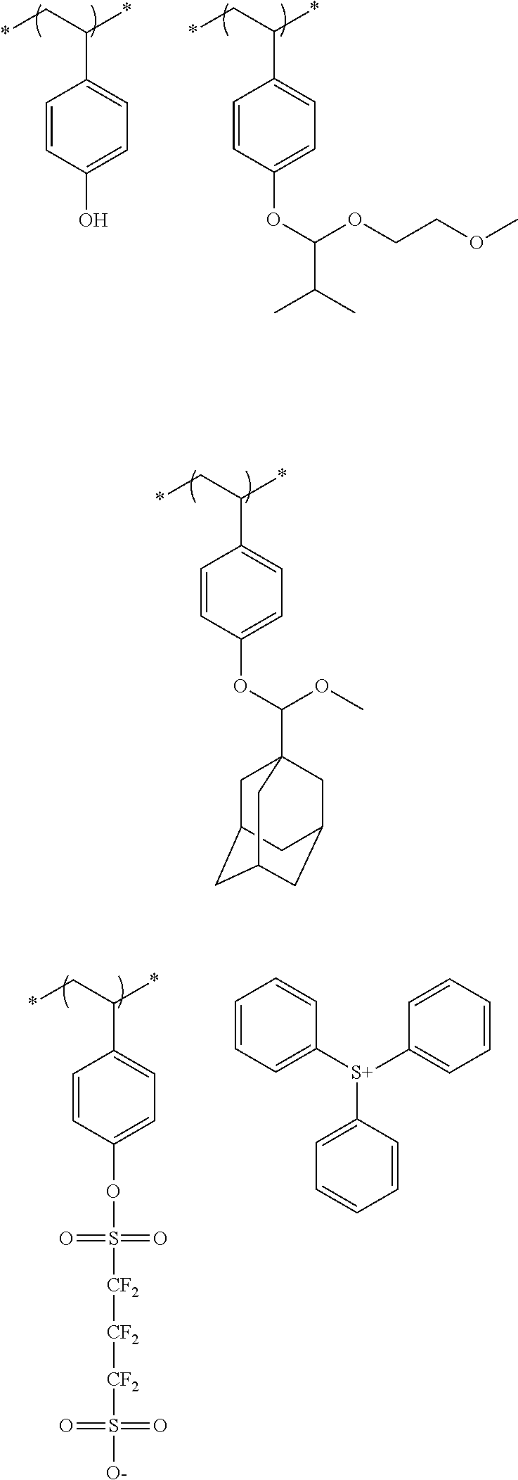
*CC(*)C1=CC=C(O)C=C1.*CC(*)C1=CC=C(OC(OCCOC)C(C)C)C=C1.*CC(*)C1=CC=C(OC(OC)C23CC4CC(CC(C2)C4)C3)C=C1.C1=CC=C([S+](C2=CC=CC=C2)C2=CC=CC=C2)C=C1.*CC(*)C1=CC=C(OS([CF2][CF2][CF2]S(=O)(=O)[O-])(=O)=O)C=C1
